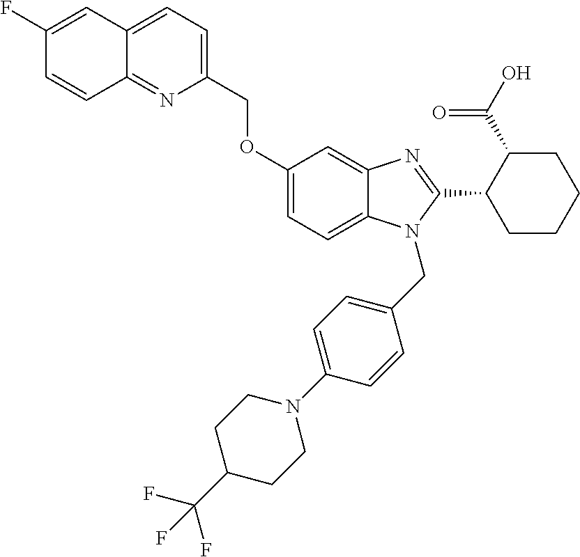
C12=NC(COC3=CC=C4C(=C3)N=C(C3CCCCC3C(O)=O)N4CC3=CC=C(N4CCC(C(F)(F)F)CC4)C=C3)=CC=C1C=C(F)C=C2
